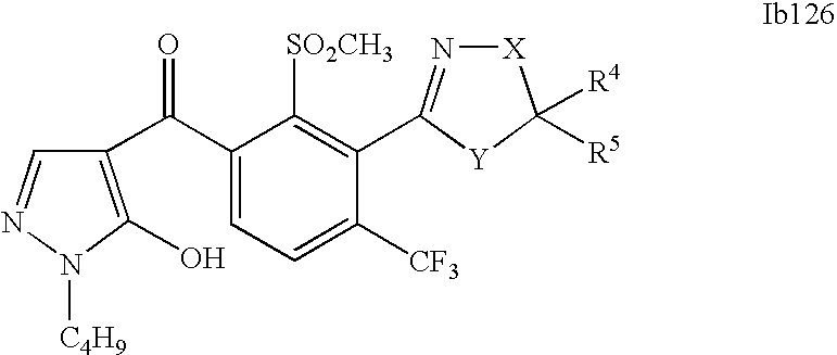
C1(C(C2=C(O)N([C4H9])N=C2)=O)=CC=C([CF3])C(C2=N[X]C([R4])([R5])[Y]2)=C1[SO2CH3]
